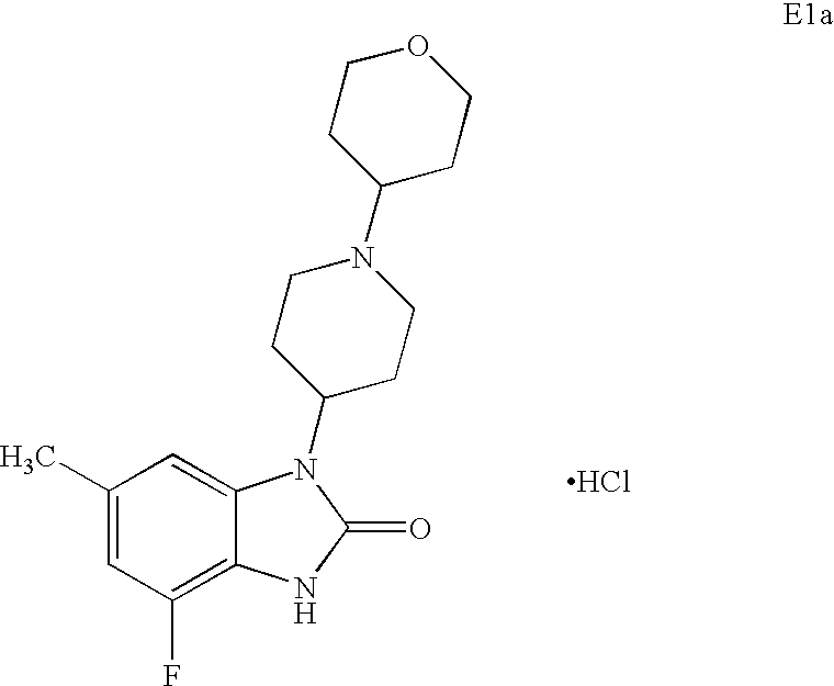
C1(C)=CC(F)=C2C(=C1)N(C1CCN(C3CCOCC3)CC1)C(=O)N2.Cl
